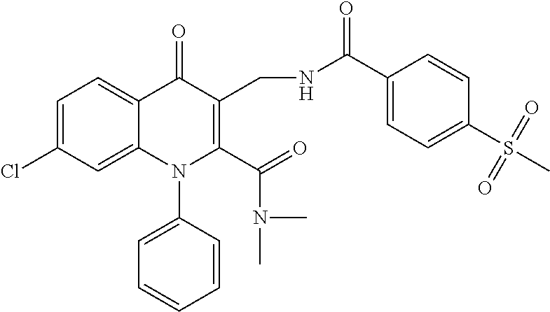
C1=C(Cl)C=C2C(=C1)C(=O)C(CNC(C1=CC=C(S(C)(=O)=O)C=C1)=O)=C(C(=O)N(C)C)N2C1=CC=CC=C1
